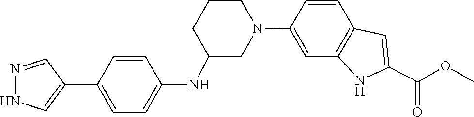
C1C(NC2=CC=C(C3=CNN=C3)C=C2)CN(C2=CC3=C(C=C2)C=C(C(=O)OC)N3)CC1
